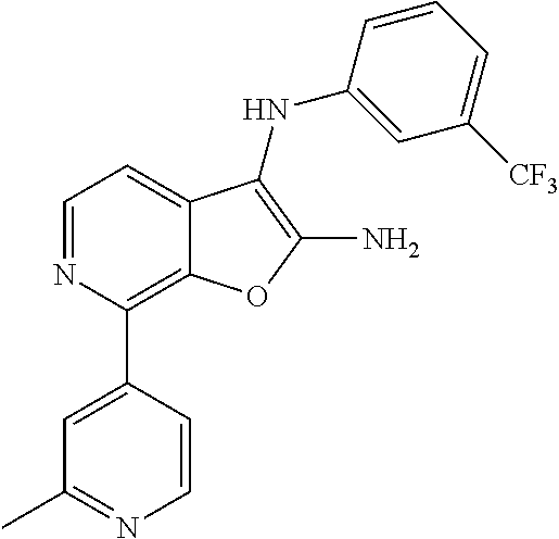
C1=CC(NC2=C(N)OC3=C(C4=CC(C)=NC=C4)N=CC=C32)=CC([CF3])=C1
